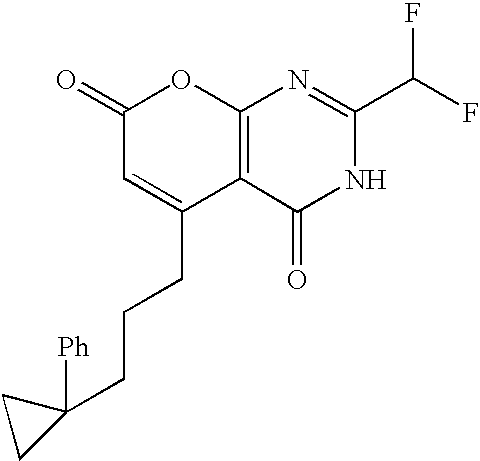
C1(=O)C=C(CCCC2([Ph])CC2)C2=C(O1)N=C(C(F)F)NC2=O
